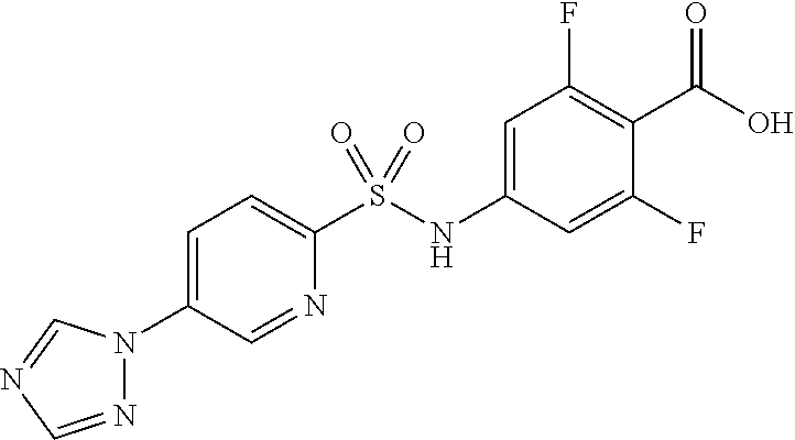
OC(=O)C1=C(F)C=C(NS(C2=CC=C(N3N=CN=C3)C=N2)(=O)=O)C=C1F
